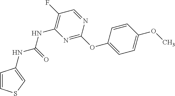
C1=CSC=C1NC(NC1=C(F)C=NC(OC2=CC=C(OC)C=C2)=N1)=O
